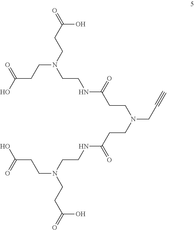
C(CCN(CCNC(=O)CCN(CCC(=O)NCCN(CCC(O)=O)CCC(=O)O)CC#C)CCC(O)=O)(=O)O
